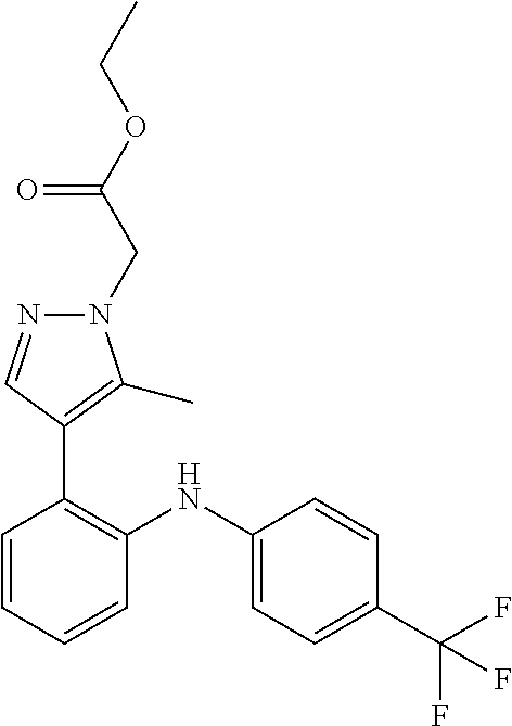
C1=CC(C(F)(F)F)=CC=C1NC1=C(C2=C(C)N(CC(OCC)=O)N=C2)C=CC=C1
